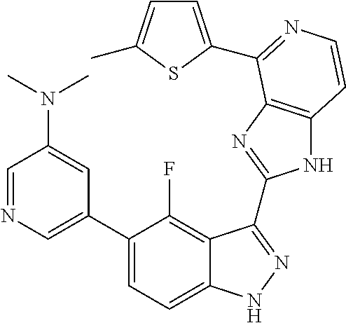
C1=C(C2=CC=C3C(=C2F)C(C2=NC4=C(N2)C=CN=C4C2=CC=C(C)S2)=NN3)C=C(N(C)C)C=N1
